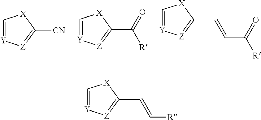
C1=[Y][Z]=C([CN])[X]1.C1=[Y][Z]=C(C(=O)[R])[X]1.C1=[Y][Z]=C(C=CC(=O)[R])[X]1.C1=[Y][Z]=C(C=C[R])[X]1
